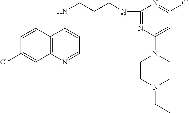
C1=CC2=C(C=C1Cl)N=CC=C2NCCCNC1=NC(N2CCN(CC)CC2)=CC(Cl)=N1
